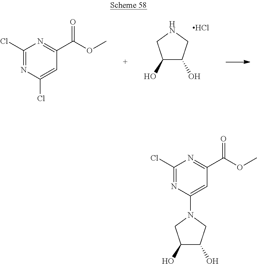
C1(O)C(O)CN(C2=CC(C(OC)=O)=NC(Cl)=N2)C1.C1(O)C(O)CNC1.Cl.C1(Cl)=NC(Cl)=CC(C(OC)=O)=N1
